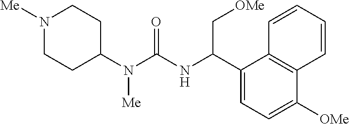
N1([Me])CCC(N(C(=O)NC(C2=CC=C([OMe])C3=C2C=CC=C3)C[OMe])[Me])CC1
